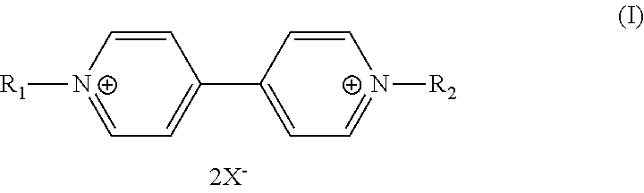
C1=C[N+]([R1])=CC=C1C1=CC=[N+]([R2])C=C1
